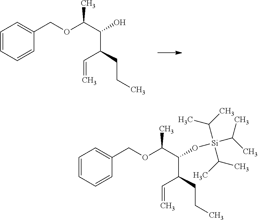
C1=CC=CC(COC(C(O)C(CCC)C=C)C)=C1.C1=CC=CC(COC(C(O[Si](C(C)C)(C(C)C)C(C)C)C(CCC)C=C)C)=C1
